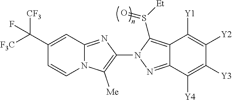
N12C(=NC(N3N=C4C(=C3S([Et])=O)C([Y1])=C([Y2])C([Y3])=C4[Y4])=C1[Me])C=C(C([F3C])([CF3])F)C=C2
